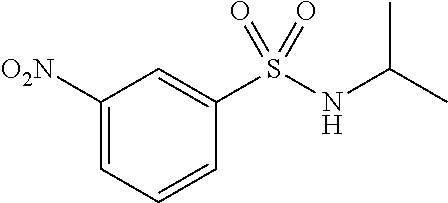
[O2N]C1=CC=CC(S(NC(C)C)(=O)=O)=C1
